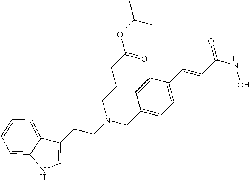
C1(CN(CCC2=CNC3=CC=CC=C23)CCCC(OC(C)(C)C)=O)=CC=C(C=CC(NO)=O)C=C1
